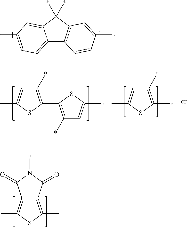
C12=CC=C(C)C=C1C(*)(*)C1=C2C=CC(C)=C1.C12=C(C)SC(C)=C1C(=O)N(*)C2=O.C1(*)=C(C2=C(*)C=C(C)S2)SC(C)=C1.C1(*)=C(C)SC(C)=C1
